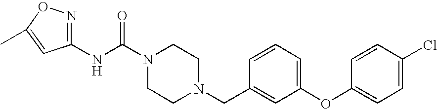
N(C(N1CCN(CC2=CC(OC3=CC=C(Cl)C=C3)=CC=C2)CC1)=O)C1=NOC(C)=C1
